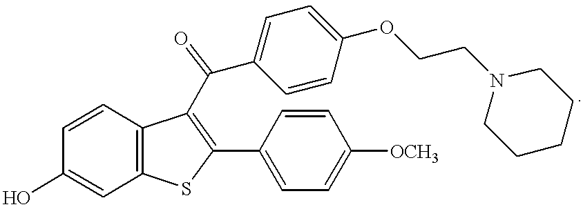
C1=CC2=C(C=C1O)SC(C1=CC=C([OCH3])C=C1)=C2C(C1=CC=C(OCCN2CCCCC2)C=C1)=O
